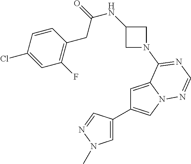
C1=C2N(C=C1C1=CN(C)N=C1)N=CN=C2N1CC(NC(=O)CC2=C(F)C=C(Cl)C=C2)C1
